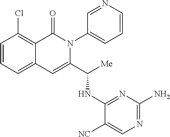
ClC1=C2C(=CC=C1)C=C(C([Me])NC1=NC(N)=NC=C1[NC])N(C1=CC=CN=C1)C2=O
